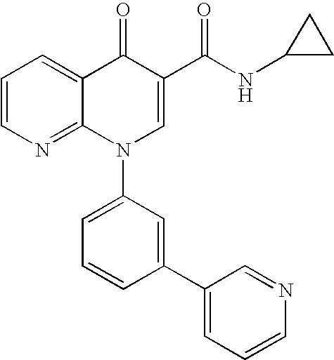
C1=CN=C2C(=C1)C(=O)C(C(NC1CC1)=O)=CN2C1=CC=CC(C2=CC=CN=C2)=C1
